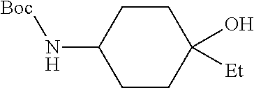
C1(N[Boc])CCC(O)([Et])CC1
